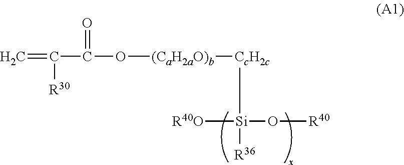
C=C([R30])C(O[(CaH2aO)b][CcH2c][Si](O[R40])([R36])[R40O])=O
